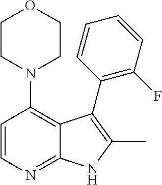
C1=CN=C2C(=C1N1CCOCC1)C(C1=C(F)C=CC=C1)=C(C)N2
